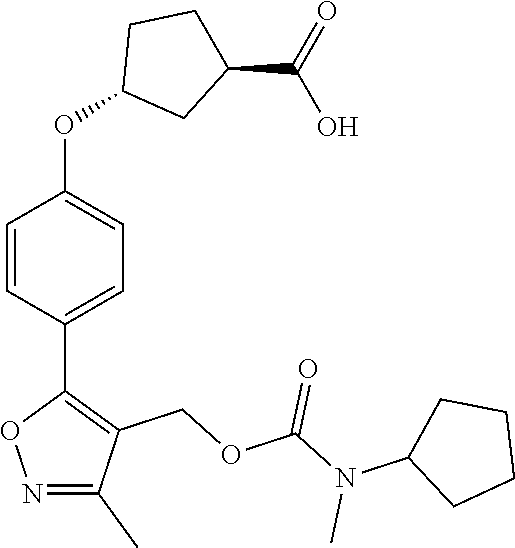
C1=CC(C2=C(COC(N(C3CCCC3)C)=O)C(C)=NO2)=CC=C1OC1CC(C(O)=O)CC1
